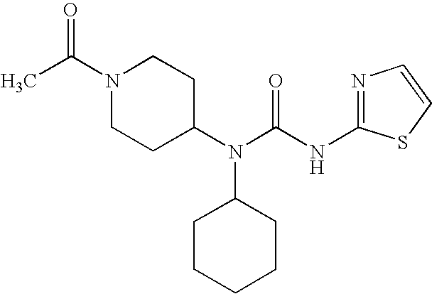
N1=C(NC(N(C2CCN(C(C)=O)CC2)C2CCCCC2)=O)SC=C1
